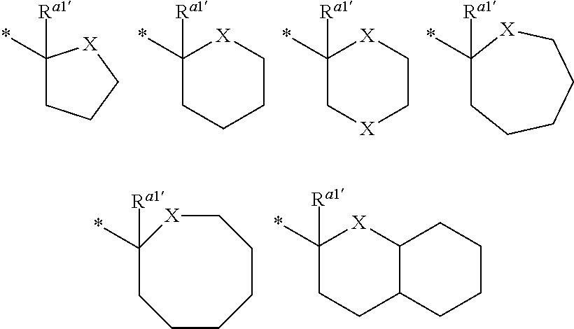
C1([Ra1])(*)CCC[X]1.[Ra1]C1(*)CCCC[X]1.[Ra1]C1(*)C[X]CC[X]1.[Ra1]C1(*)CCCCC[X]1.C1([Ra1])(*)CCCCCC[X]1.[Ra1]C1(*)CCC2C([X]1)CCCC2
